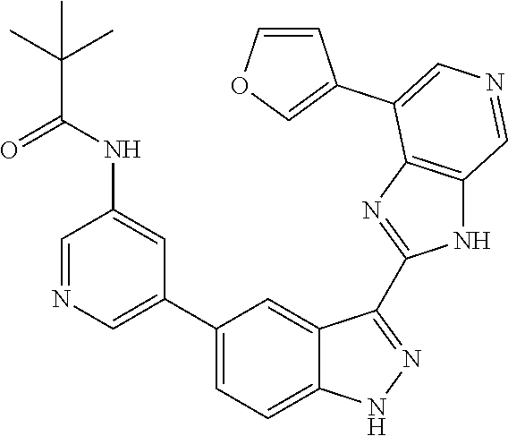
C1(C2=CN=CC(NC(C(C)(C)C)=O)=C2)=CC=C2C(=C1)C(C1=NC3=C(N1)C=NC=C3C1=COC=C1)=NN2
